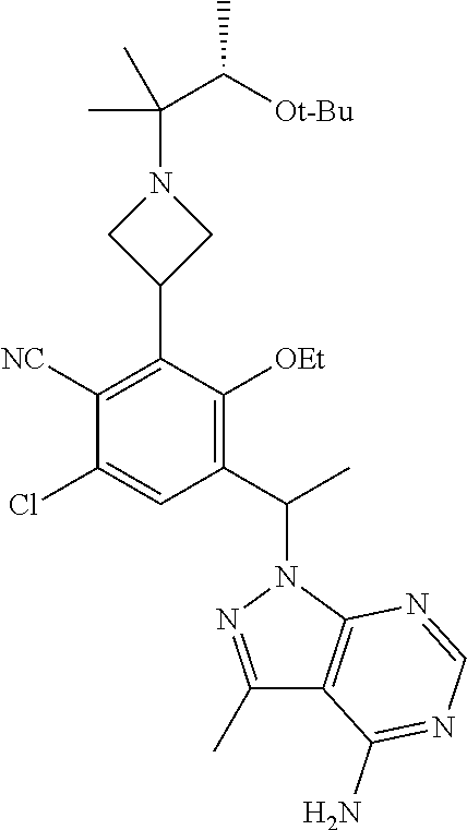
C1(C(C)N2N=C(C)C3=C2N=CN=C3N)=C([OEt])C(C2CN(C(C([Ot-Bu])C)(C)C)C2)=C([NC])C(Cl)=C1
